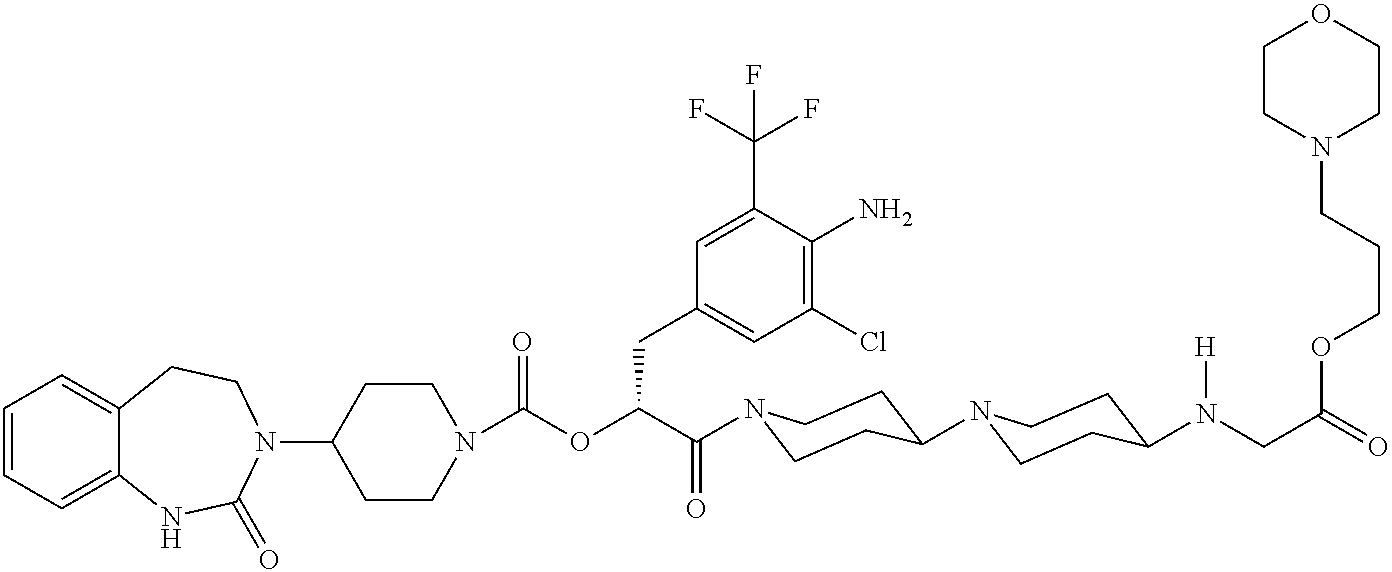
C1(N2CCC3=CC=CC=C3NC2=O)CCN(C(OC(C(=O)N2CCC(N3CCC(N(CC(=O)OCCCN4CCOCC4)[H])CC3)CC2)CC2=CC(Cl)=C(N)C(C(F)(F)F)=C2)=O)CC1
